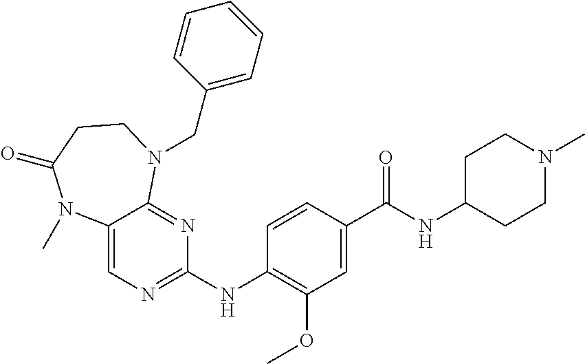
C12=CN=C(NC3=C(OC)C=C(C(NC4CCN(C)CC4)=O)C=C3)N=C1N(CC1=CC=CC=C1)CCC(=O)N2C
